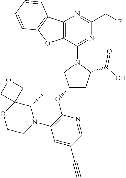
C12=C(C(N3CC(OC4=C(N5C(C)C6(OCC5)COC6)C=C(C#C)C=N4)CC3C(O)=O)=NC(CF)=N1)OC1=C2C=CC=C1
